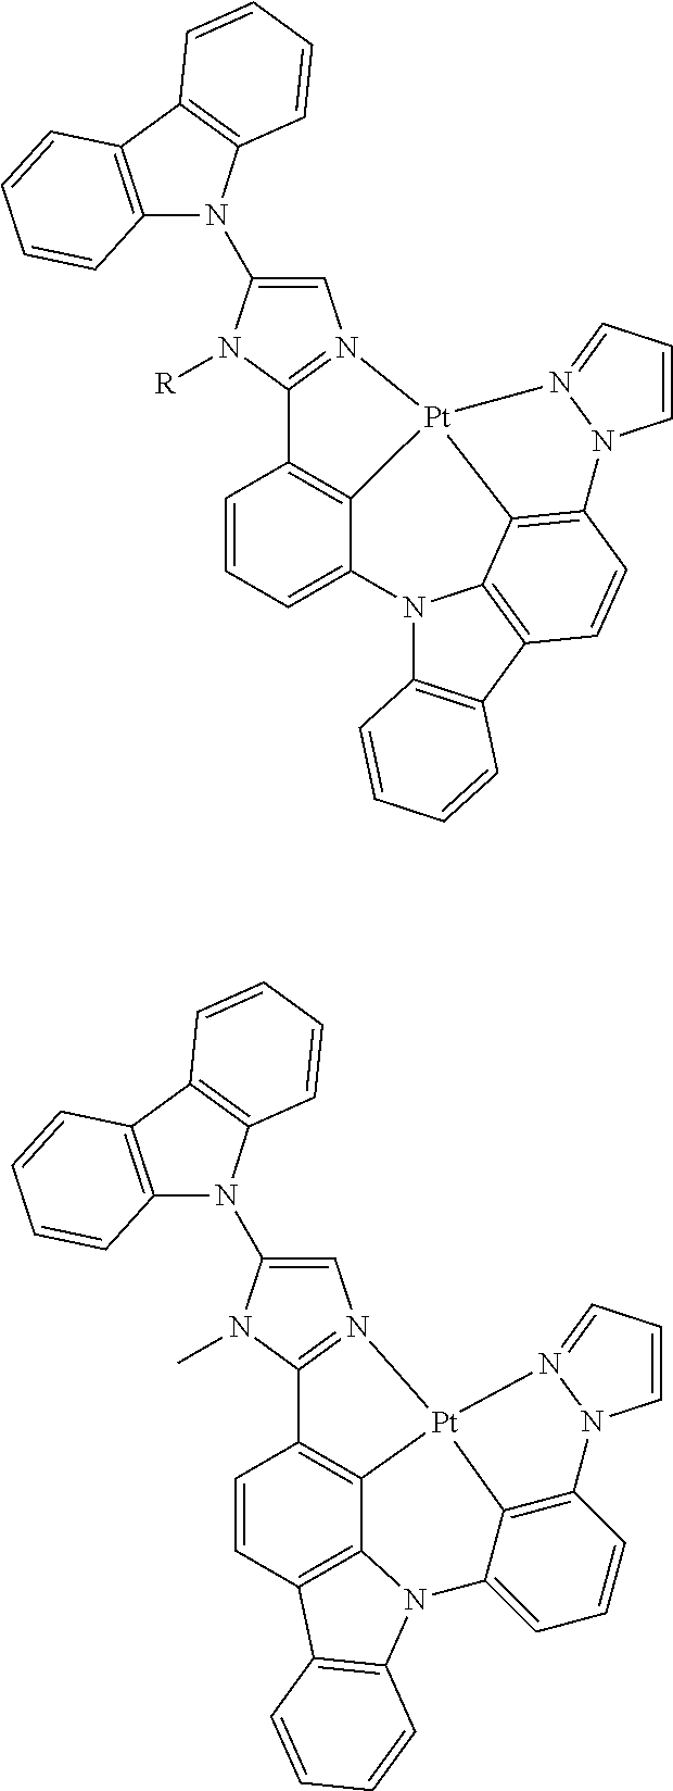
C1=CC=C2C3=C1C1=N(C=C(N4C5=C(C6=C4C=CC=C6)C=CC=C5)N1[R])[Pt]31C3=C(C=CC4=C3N2C2=C4C=CC=C2)N2C=CC=N21.C1=CC2=C3C4=C1C1=N(C=C(N5C6=C(C7=C5C=CC=C7)C=CC=C6)N1C)[Pt]41C4=C(C=CC=C4N3C3=C2C=CC=C3)N2C=CC=N21
